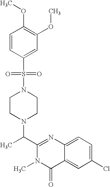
N1(S(=O)(C2=CC(OC)=C(OC)C=C2)=O)CCN(C(C2=NC3=CC=C(Cl)C=C3C(=O)N2C)C)CC1
